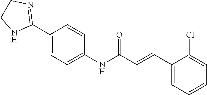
C1(C2=NCCN2)=CC=C(NC(C=CC2=CC=CC=C2Cl)=O)C=C1
